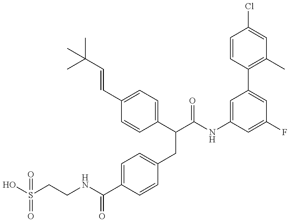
OS(CCNC(C1=CC=C(CC(C(NC2=CC(C3=C(C)C=C(Cl)C=C3)=CC(F)=C2)=O)C2=CC=C(C=CC(C)(C)C)C=C2)C=C1)=O)(=O)=O
